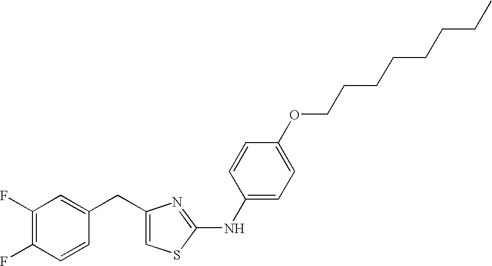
C1(CC2=CC(F)=C(F)C=C2)=CSC(NC2=CC=C(OCCCCCCCC)C=C2)=N1
